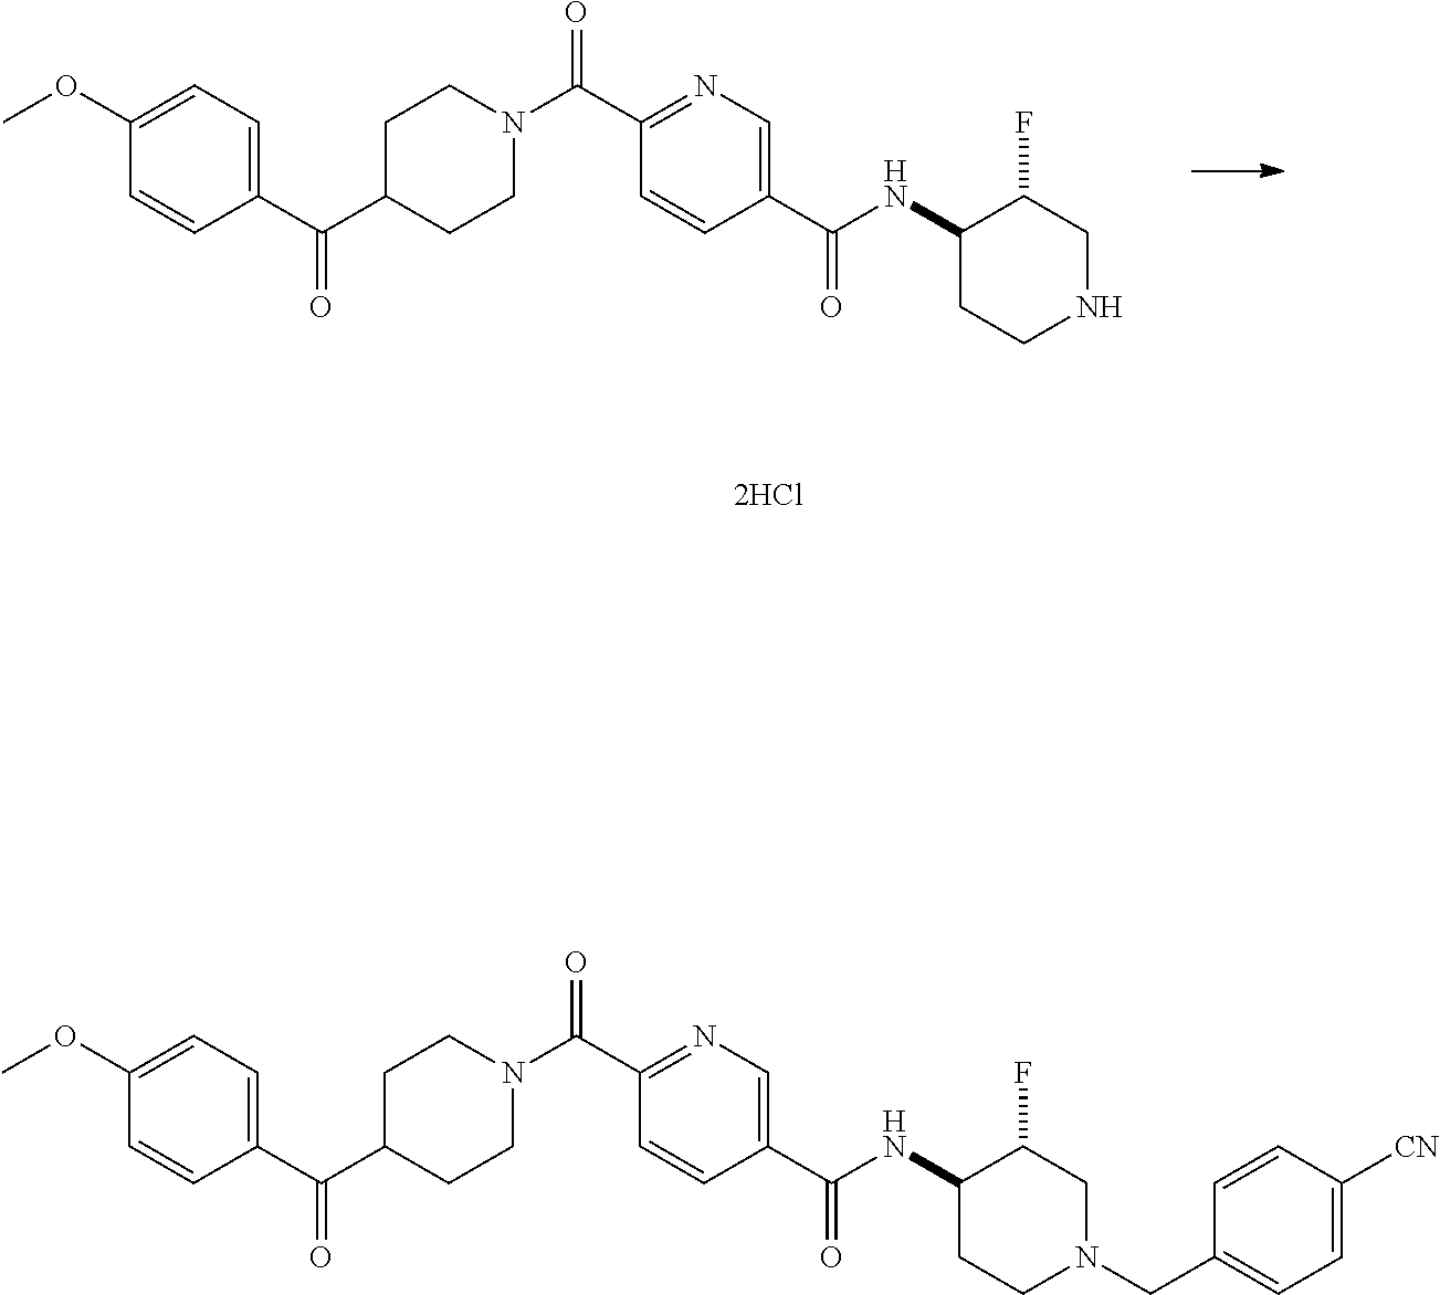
C1(C(C2CCN(C(C3=NC=C(C(NC4CCNCC4F)=O)C=C3)=O)CC2)=O)=CC=C(OC)C=C1.C1(C(C2CCN(C(C3=NC=C(C(NC4CCN(CC5=CC=C([CN])C=C5)CC4F)=O)C=C3)=O)CC2)=O)=CC=C(OC)C=C1
